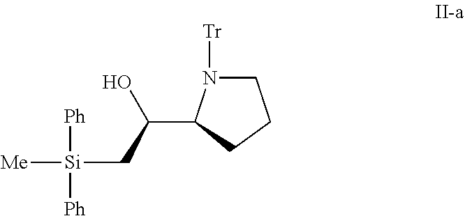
C1N([Tr])C(C(C[Si]([Me])([Ph])[Ph])O)CC1
